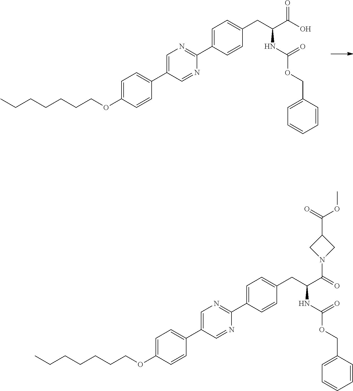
CCCCCCCOC1=CC=C(C2=CN=C(C3=CC=C(CC(C(O)=O)NC(OCC4=CC=CC=C4)=O)C=C3)N=C2)C=C1.CCCCCCCOC1=CC=C(C2=CN=C(C3=CC=C(CC(C(=O)N4CC(C(=O)OC)C4)NC(OCC4=CC=CC=C4)=O)C=C3)N=C2)C=C1
